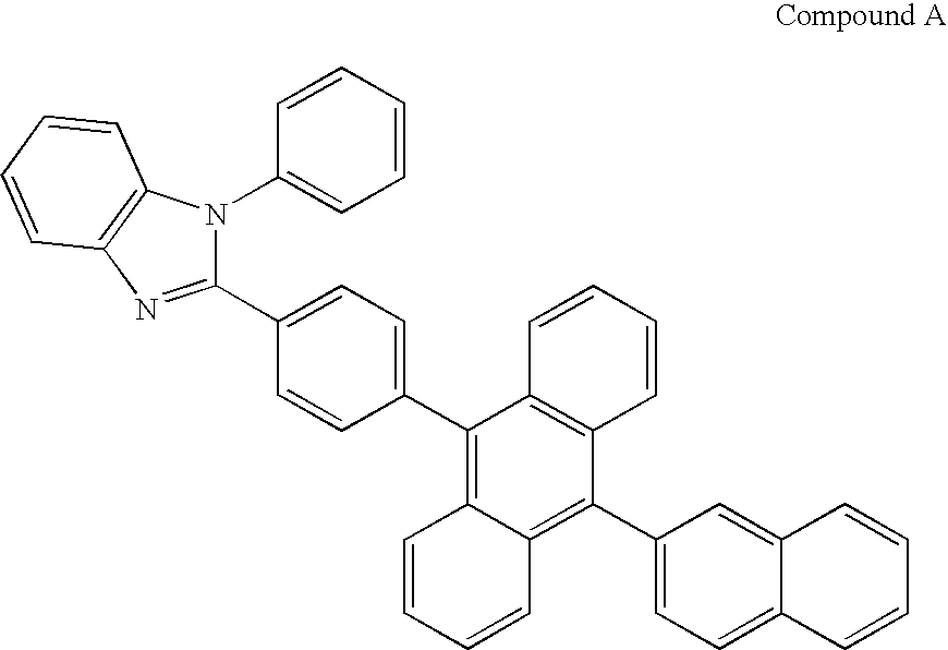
C1(C2=C3C(=C(C4=CC=C(C5=NC6=C(N5C5=CC=CC=C5)C=CC=C6)C=C4)C4=C2C=CC=C4)C=CC=C3)=CC=C2C(=C1)C=CC=C2
